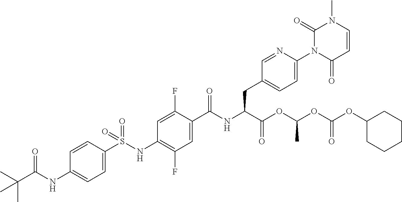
C1=C(S(NC2=C(F)C=C(C(NC(C(OC(OC(OC3CCCCC3)=O)C)=O)CC3=CC=C(N4C(=O)C=CN(C)C4=O)N=C3)=O)C(F)=C2)(=O)=O)C=CC(NC(C(C)(C)C)=O)=C1
